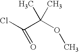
ClC(C(OC)(C)C)=O
